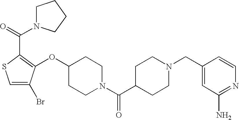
C1(OC2=C(C(N3CCCC3)=O)SC=C2Br)CCN(C(C2CCN(CC3=CC(N)=NC=C3)CC2)=O)CC1
